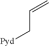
C(C[Pyd])=C
